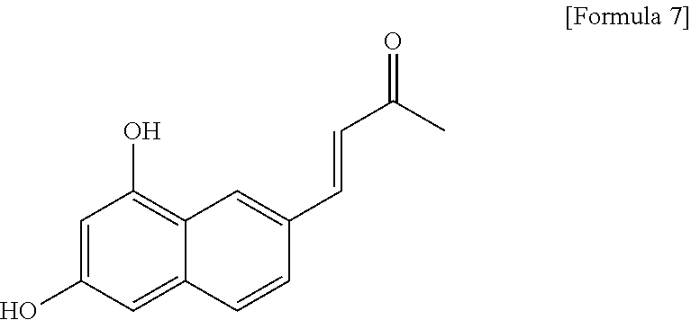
C1=C(O)C=C2C(=C1O)C=C(C=CC(C)=O)C=C2
